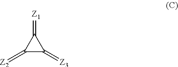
C1(=[Z2])C(=[Z3])C1=[Z1]
